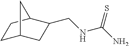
C1C2CC(CNC(N)=S)C(C1)C2
